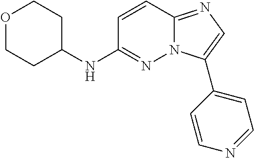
O1CCC(NC2=NN3C(=NC=C3C3=CC=NC=C3)C=C2)CC1
